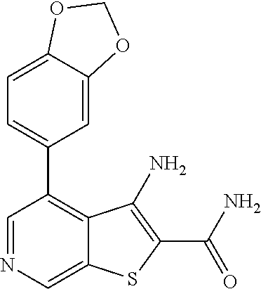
C1=NC=C2C(=C1C1=CC=C3C(=C1)OCO3)C(N)=C(C(N)=O)S2
